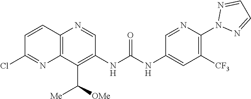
C1(NC(NC2=C(C([OMe])[Me])C3=C(N=C2)C=CC(Cl)=N3)=O)=CC([CF3])=C(N2N=CC=N2)N=C1
